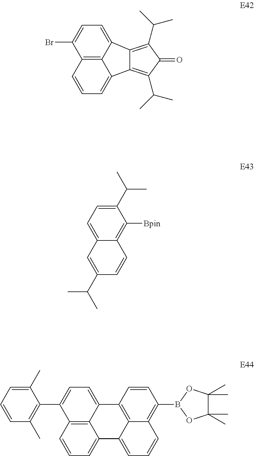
C12=C(C(C)C)C(=O)C(C(C)C)=C1C1=CC=CC3=C1C2=CC=C3Br.C1(C(C)C)=CC=C2C(=C1[Bpin])C=CC(C(C)C)=C2.C1=C2C3=C(C(C4=C(C)C=CC=C4C)=C1)C=CC=C3C1=CC=CC3=C(B4OC(C)(C)C(C)(C)O4)C=CC2=C13
